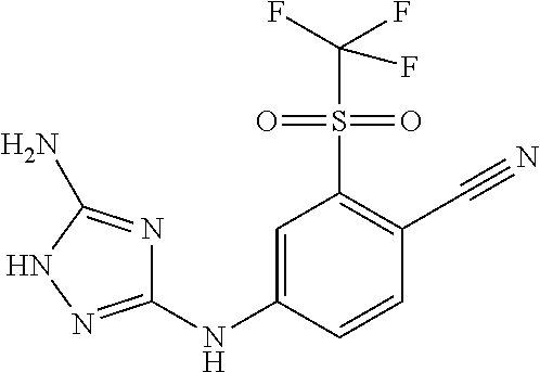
C1=C(NC2=NNC(N)=N2)C=CC(C#N)=C1S(C(F)(F)F)(=O)=O
